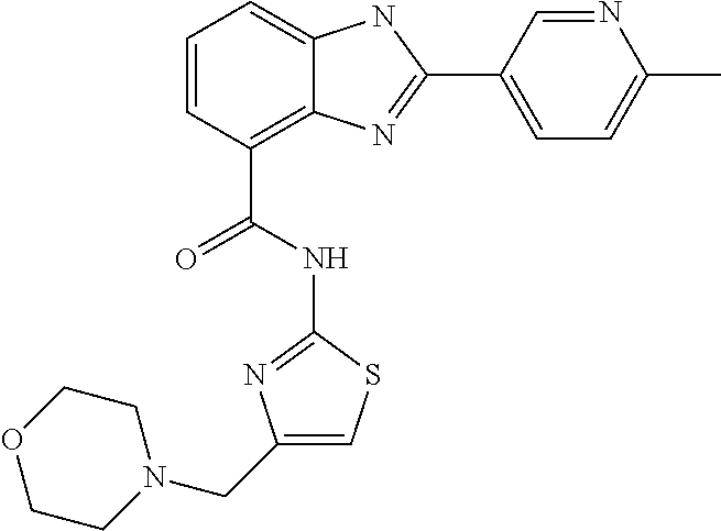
C1=CC(C(=O)NC2=NC(CN3CCOCC3)=CS2)=C2C(=C1)NC(C1=CC=C(C)N=C1)=N2
